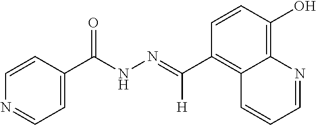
C1(C(NN=C(C2=C3C(=C(O)C=C2)N=CC=C3)[H])=O)=CC=NC=C1
